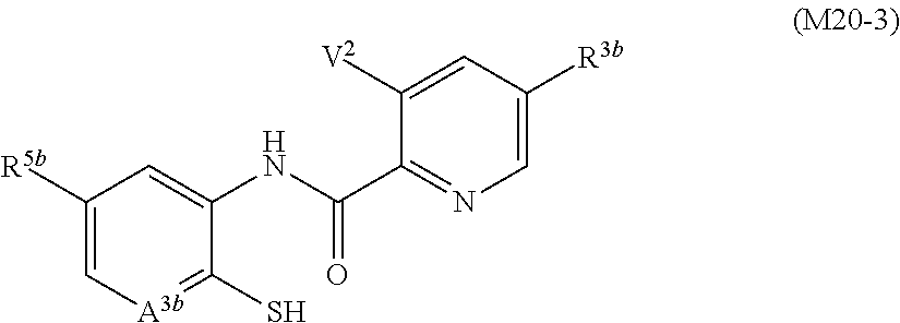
C1([R5b])=C[A3b]=C(S)C(NC(=O)C2=NC=C([R3b])C=C2[V2])=C1
